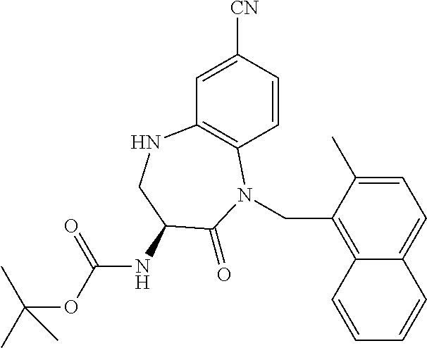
C1=CC([CN])=CC2=C1N(CC1=C3C(=CC=C1C)C=CC=C3)C(=O)C(NC(OC(C)(C)C)=O)CN2
